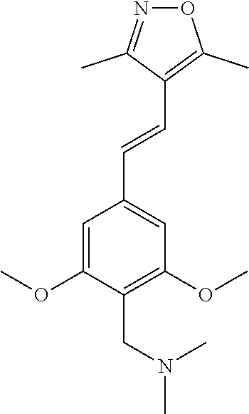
C1(C=CC2=CC(OC)=C(CN(C)C)C(OC)=C2)=C(C)ON=C1C
